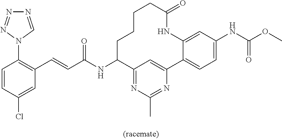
C(C(NC1C2=NC(C)=NC(=C2)C2=CC=C(NC(OC)=O)C=C2NC(=O)CCCC1)=O)=CC1=C(N2C=NN=N2)C=CC(Cl)=C1
